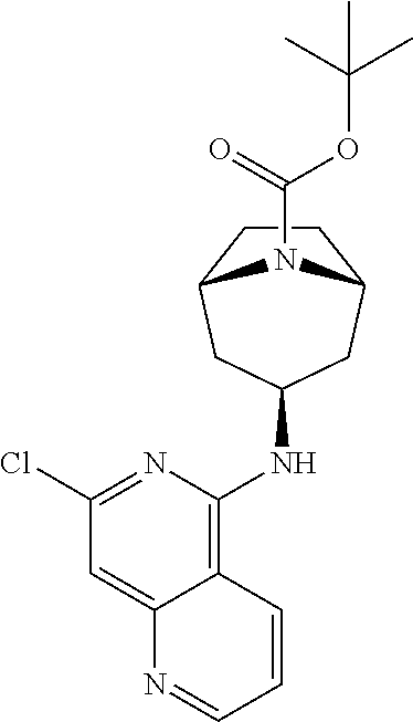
C1(Cl)=NC(NC2CC3CCC(C2)N3C(=O)OC(C)(C)C)=C2C(=C1)N=CC=C2
